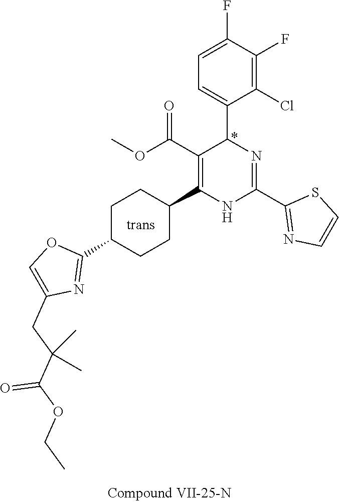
C1(F)=C(Cl)C(C2N=C(C3=NC=CS3)NC(C3CCC(C4=NC(CC(C(=O)OCC)(C)C)=CO4)CC3)=C2C(OC)=O)=CC=C1F
